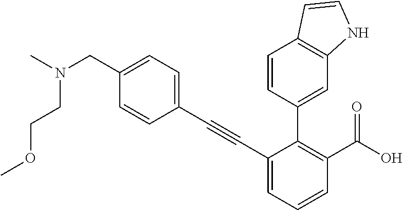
N(CCOC)(CC1=CC=C(C#CC2=CC=CC(C(=O)O)=C2C2=CC3=C(C=CN3)C=C2)C=C1)C
